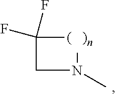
C(CN(C)C)([(   )n])(F)F
